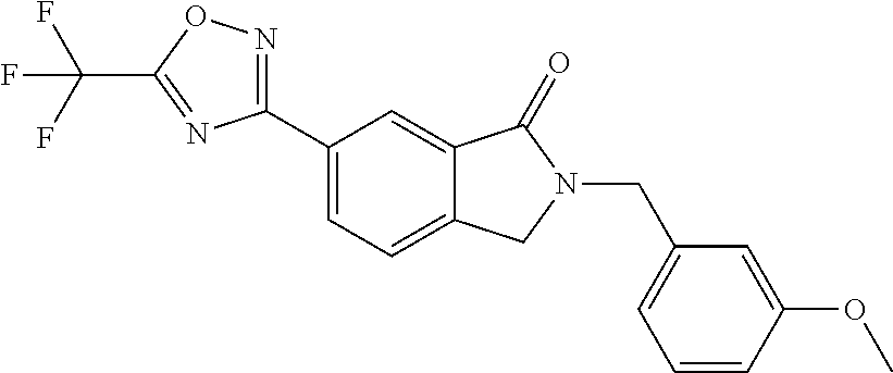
C1(CN2C(=O)C3=CC(C4=NOC(C(F)(F)F)=N4)=CC=C3C2)=CC=CC(OC)=C1
